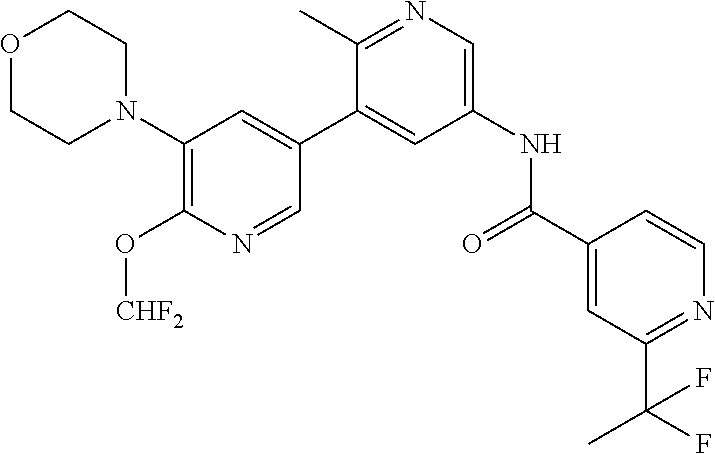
O1CCN(C2=C(O[CHF2])N=CC(C3=CC(NC(=O)C4=CC(C(C)(F)F)=NC=C4)=CN=C3C)=C2)CC1
